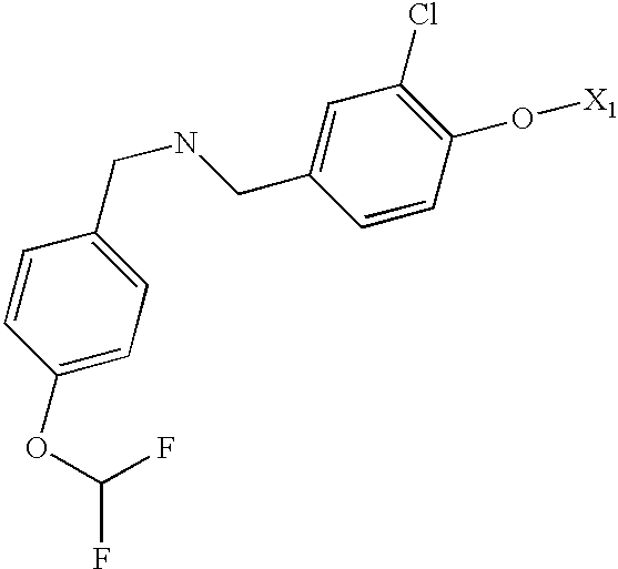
C1(CNCC2=CC=C(OC(F)F)C=C2)=CC(Cl)=C(O[X1])C=C1
